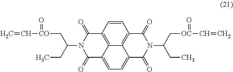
C1=CC2=C3C4=C1C(=O)N(C(C[OC](=O)C=C)CC)C(=O)C4=CC=C3C(=O)N(C(CC)C[CO](=O)C=C)C2=O
